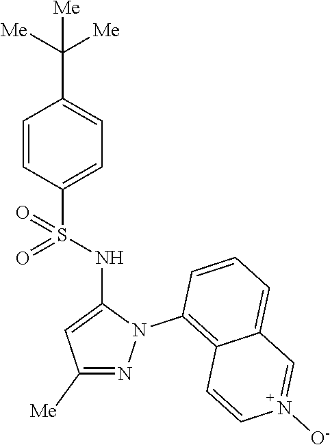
C1=CC(S(NC2=CC([Me])=NN2C2=C3C(=CC=C2)C=N([O-])C=C3)(=O)=O)=CC=C1C([Me])([Me])[Me]
